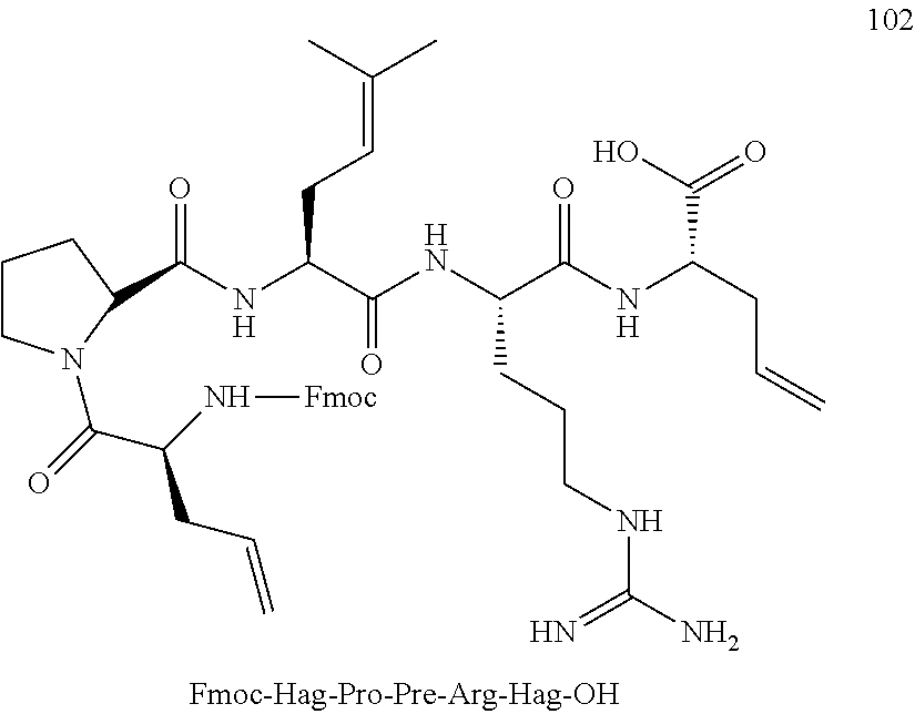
C(CC(NC(=O)C1N(C(=O)C(N[Fmoc])CC=C)CCC1)C(NC(C(NC(CC=C)C(O)=O)=O)CCCNC(N)=N)=O)=C(C)C
